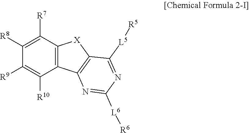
C1([R9])=C([R10])C2=C(C([R7])=C1[R8])[X]C1=C2N=C([L6][R6])N=C1[L5][R5]
